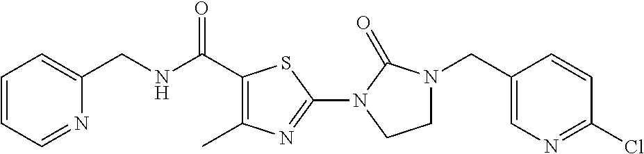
C1=CC=NC(CNC(C2=C(C)N=C(N3C(=O)N(CC4=CN=C(Cl)C=C4)CC3)S2)=O)=C1
